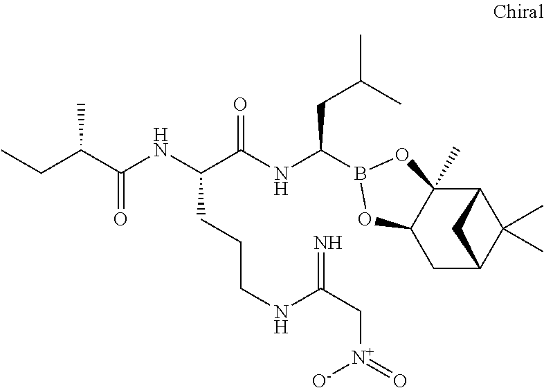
C12C3(C)C(CC(C1(C)C)C2)OB(C(NC(C(NC(=O)C(CC)C)CCCNC(C[N+](=O)[O-])=N)=O)CC(C)C)O3
